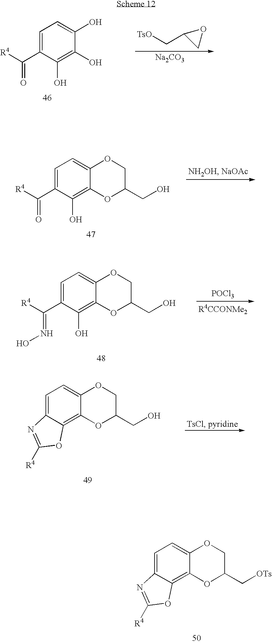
C1=C2C(=C3C(=C1)OCC(C[OTs])O3)OC([R4])=N2.[TsO]CC1CO1.[Na2CO3].C1=C(C([R4])=O)C(O)=C(O)C(O)=C1.C1=C(C([R4])=O)C(O)=C2C(=C1)OCC(CO)O2.C1=C(C([R4])=NO)C(O)=C2C(=C1)OCC(CO)O2.[POCl3].C1=C2C(=C3C(=C1)OCC(CO)O3)OC([R4])=N2
